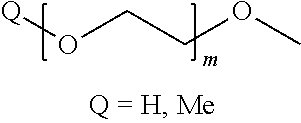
[Q]OCCOC
